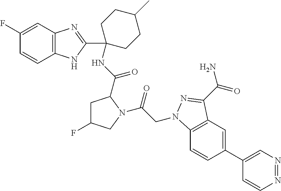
C1(F)=CC2=C(C=C1)NC(C1(NC(=O)C3CC(F)CN3C(CN3C4=C(C=C(C5=CN=NC=C5)C=C4)C(C(N)=O)=N3)=O)CCC(C)CC1)=N2
